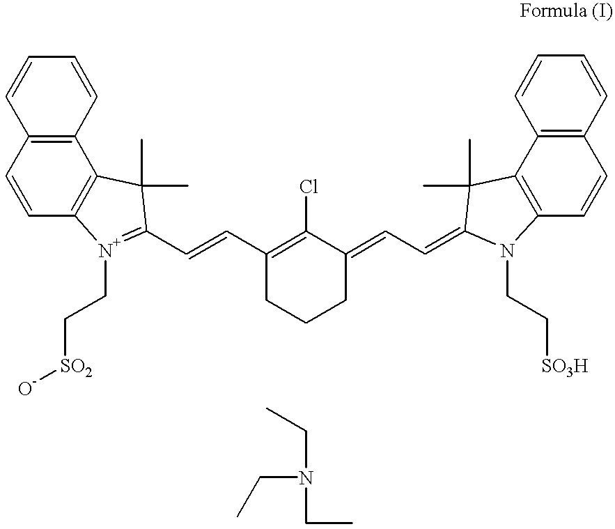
C1=CC2=C(C3=C1C=CC=C3)C(C)(C)C(C=CC1=C(Cl)C(=CC=C3C(C)(C)C4=C(C=CC5=C4C=CC=C5)N3CC[SO3H])CCC1)=[N+]2CC[SO2][O-].C(N(CC)CC)C
